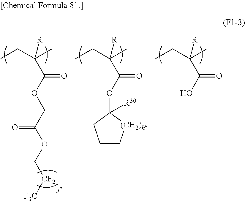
CCC(C)([R])C(OCC(OC[CF2][F3C])=O)=O.CCC(C)([R])C(OC1([R30])CCC[(CH2)h]1)=O.CCC(C)([R])C(O)=O
